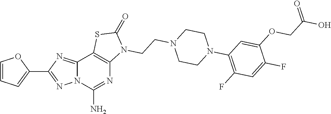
C12=NC(C3=CC=CO3)=NN1C(N)=NC1=C2SC(=O)N1CCN1CCN(C2=C(F)C=C(F)C(OCC(O)=O)=C2)CC1
